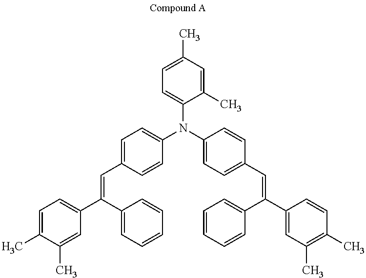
C1=C(C)C(C)=CC(C(C2=CC=CC=C2)=CC2=CC=C(N(C3=CC=C(C=C(C4=CC(C)=C(C)C=C4)C4=CC=CC=C4)C=C3)C3=CC=C(C)C=C3C)C=C2)=C1
